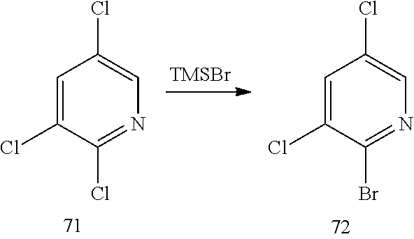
[TMSBr].C1=C(Cl)C(Cl)=NC=C1Cl.C1=C(Cl)C(Br)=NC=C1Cl
